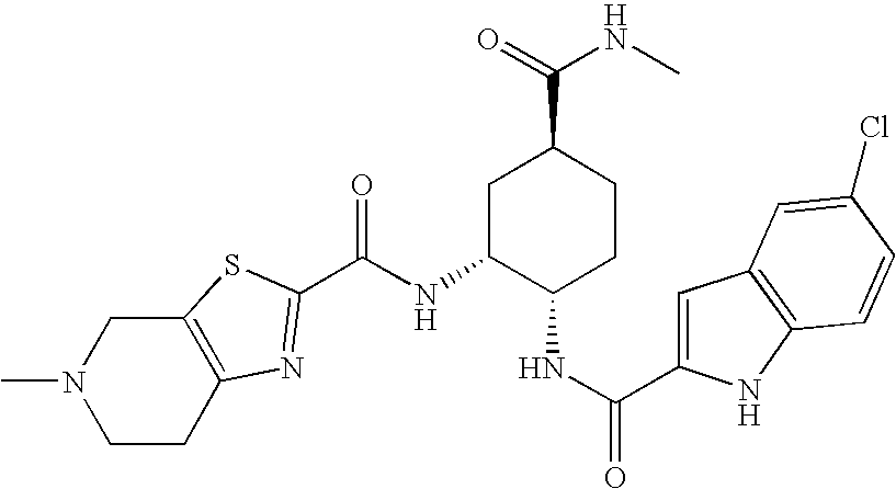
N(C1C(NC(=O)C2=CC3=C(N2)C=CC(Cl)=C3)CCC(C(=O)NC)C1)C(=O)C1=NC2=C(CN(C)CC2)S1
